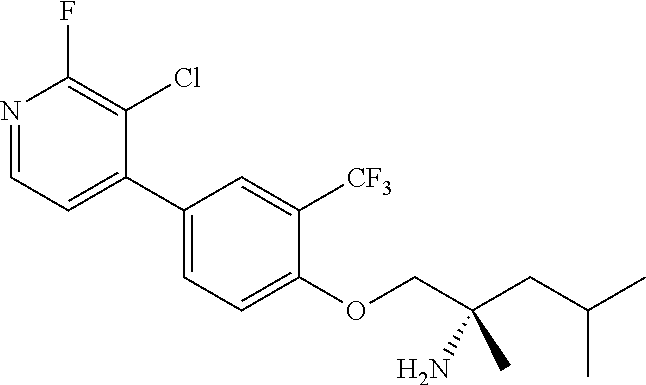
N1=CC=C(C2=CC=C(OCC(CC(C)C)(N)C)C([CF3])=C2)C(Cl)=C1F
